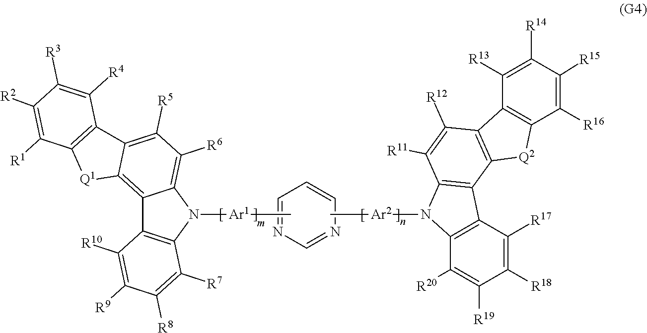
C1=NC=CC=N1.C12=C([R6])C([R5])=C3C(=C1C1=C(C([R7])=C([R8])C([R9])=C1[R10])N2[Ar1]C)[Q1]C1=C3C([R4])=C([R3])C([R2])=C1[R1].C12=C(C([R20])=C([R19])C([R18])=C1[R17])N([Ar2]C)C1=C2C2=C(C([R12])=C1[R11])C1=C([Q2]2)C([R16])=C([R15])C([R14])=C1[R13]
